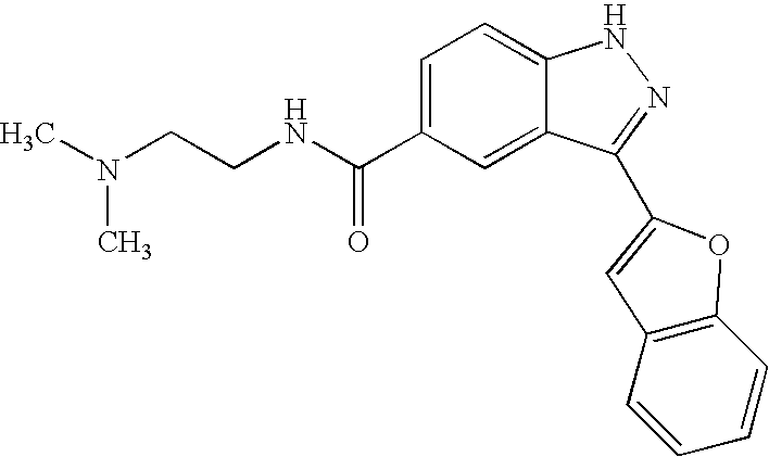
C(C1=CC=C2C(=C1)C(C1=CC3=C(C=CC=C3)O1)=NN2)(=O)NCCN(C)C
